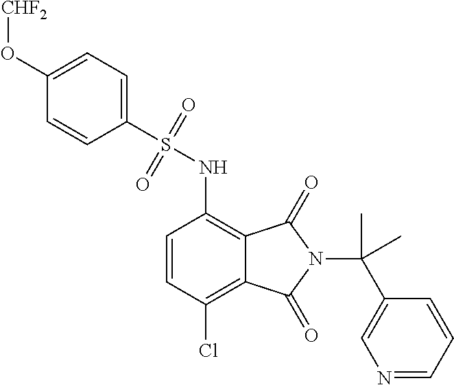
C1(O[CHF2])=CC=C(S(=O)(=O)NC2=C3C(=C(Cl)C=C2)C(=O)N(C(C2=CN=CC=C2)(C)C)C3=O)C=C1
